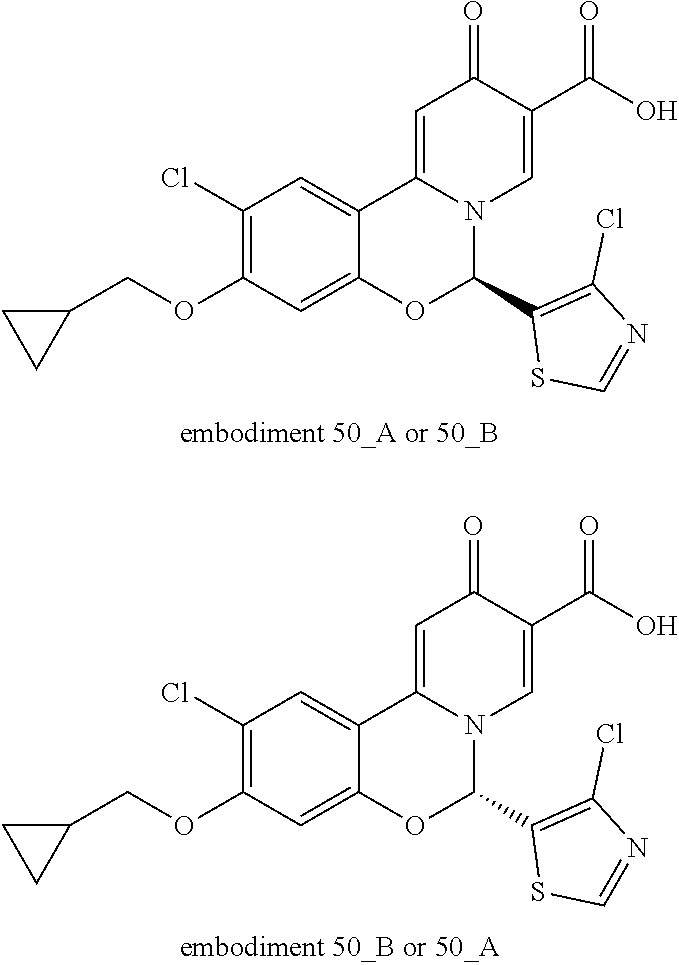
C1(Cl)=C(OCC2CC2)C=C2C(=C1)C1=CC(=O)C(C(=O)O)=CN1C(C1=C(Cl)N=CS1)O2.C1(Cl)=C(OCC2CC2)C=C2C(=C1)C1=CC(=O)C(C(=O)O)=CN1C(C1=C(Cl)N=CS1)O2
